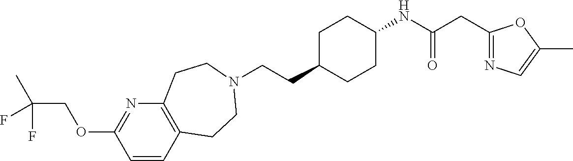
C(CC1CCC(NC(CC2=NC=C(C)O2)=O)CC1)N1CCC2=C(N=C(OCC(F)(C)F)C=C2)CC1
